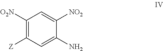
C1([O2N])=C([Z])C=C(N)C([NO2])=C1
